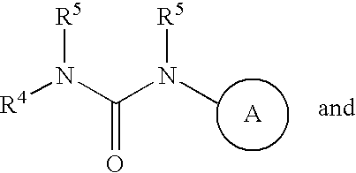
N(C(N(C)[R5])=O)([R4])[R5]
